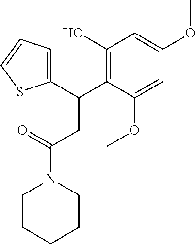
C1(C(C2=C(O)C=C(OC)C=C2OC)CC(N2CCCCC2)=O)=CC=CS1
